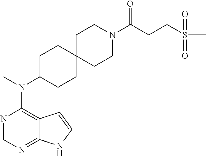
N1=CN=C2C(=C1N(C)C1CCC3(CC1)CCN(C(CCS(C)(=O)=O)=O)CC3)C=CN2
